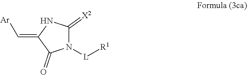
N1([L][R1])C(=[X2])NC(=C[Ar])C1=O
